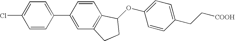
O(C1=CC=C(CC[COOH])C=C1)C1C2=C(C=C(C3=CC=C(Cl)C=C3)C=C2)CC1
